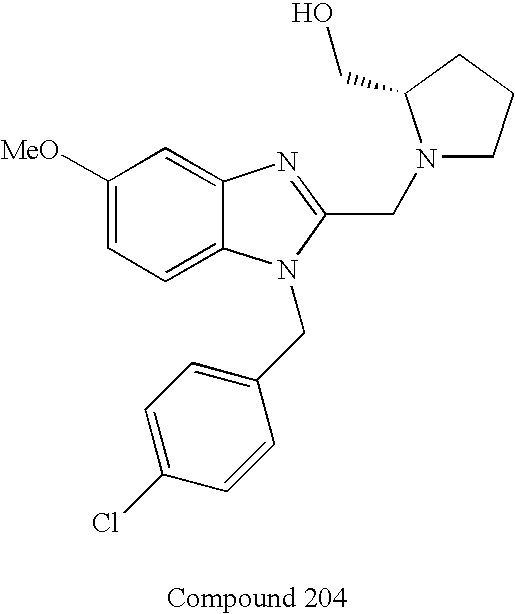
C1([MeO])=CC=C2C(=C1)N=C(CN1CCCC1CO)N2CC1=CC=C(Cl)C=C1
